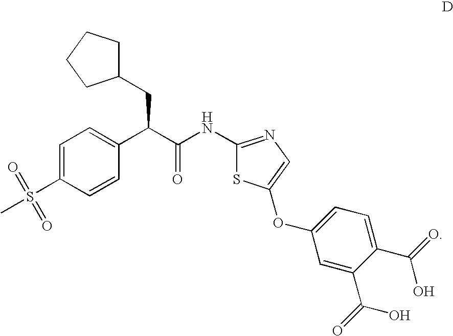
C1=C(S(C)(=O)=O)C=CC(C(C(=O)NC2=NC=C(OC3=CC=C(C(=O)O)C(C(=O)O)=C3)S2)CC2CCCC2)=C1
